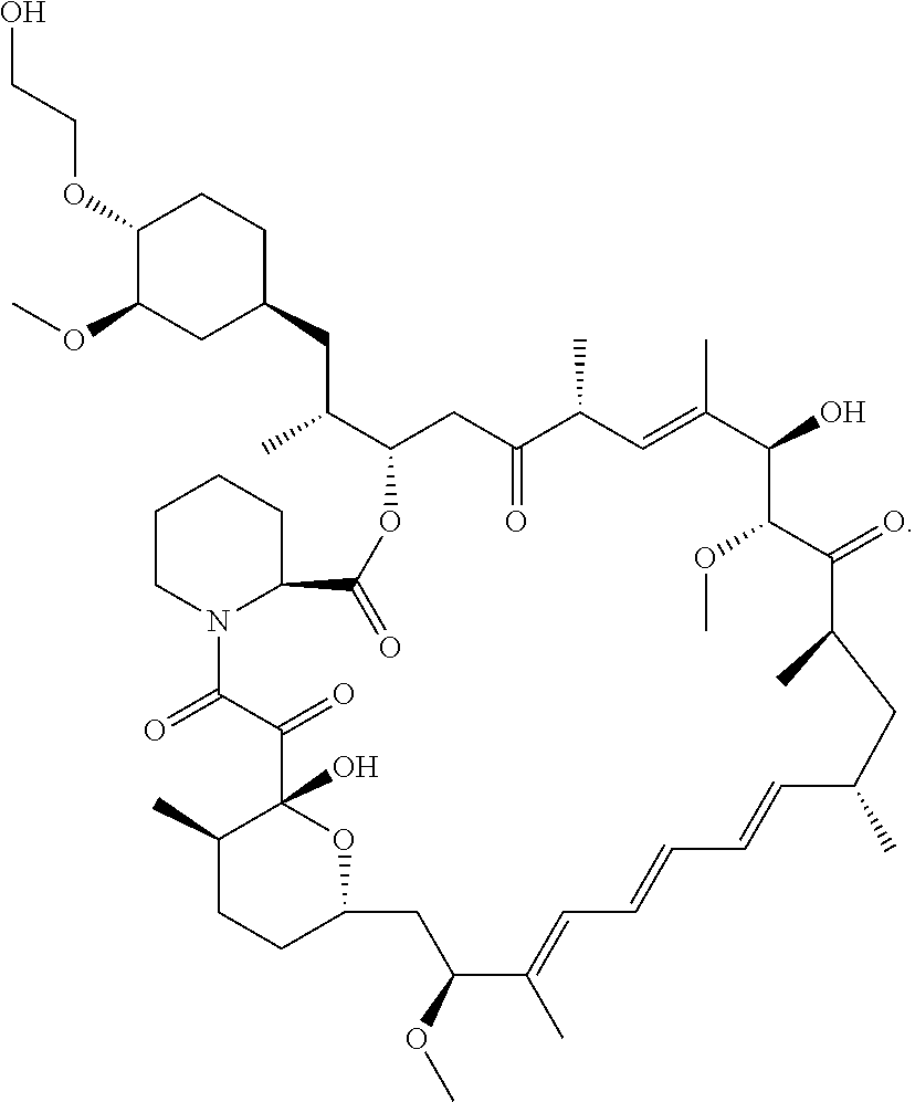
C1(OCCO)C(OC)CC(CC(C2CC(=O)C(C)C=C(C)C(O)C(OC)C(=O)C(C)CC(C)C=CC=CC=C(C)C(OC)CC3CCC(C)C(O)(C(=O)C(=O)N4C(C(=O)O2)CCCC4)O3)C)CC1
